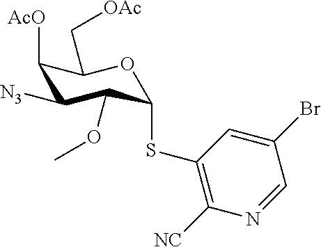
C1([AcO])C([N3])C(OC)C(SC2=C([NC])N=CC(Br)=C2)OC1C[OAc]
